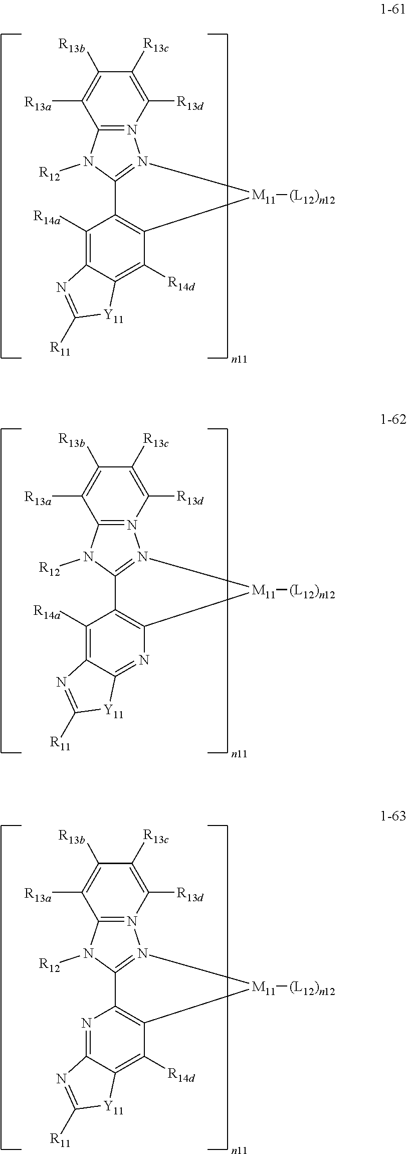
N12=C(N([R12])C3=N1[M11]([(L12)n12])C1=C3C([R14a])=C3C(=C1[R14d])[Y11]C([R11])=N3)C([R13a])=C([R13b])C([R13c])=C2[R13d].N12=C(N([R12])C3=N1[M11]([(L12)n12])C1=C3C([R14a])=C3C(=N1)[Y11]C([R11])=N3)C([R13a])=C([R13b])C([R13c])=C2[R13d].N12=C(N([R12])C3=N1[M11]([(L12)n12])C1=C3N=C3C(=C1[R14d])[Y11]C([R11])=N3)C([R13a])=C([R13b])C([R13c])=C2[R13d]
